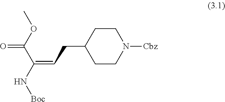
C1CN([Cbz])CCC1CC=C(N[Boc])C(OC)=O
